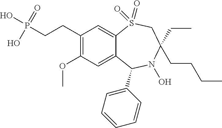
C1(CCP(O)(=O)O)=C(OC)C=C2C(=C1)S(=O)(=O)CC(CCCC)(CC)N(O)C2C1=CC=CC=C1
